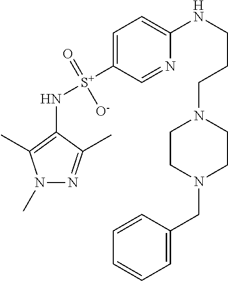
N1(C)N=C(C)C(N[S+](C2=CC=C(NCCCN3CCN(CC4=CC=CC=C4)CC3)N=C2)(=O)[O-])=C1C
